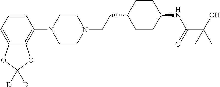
C1=CC=C2C(=C1N1CCN(CCC3CCC(NC(C(O)(C)C)=O)CC3)CC1)OC([D])([D])O2
